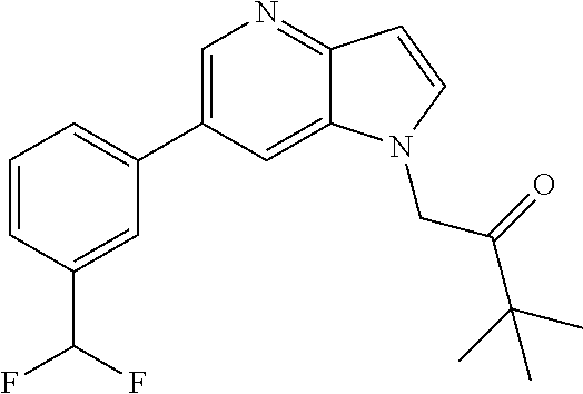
C1=C(C2=CC=CC(C(F)F)=C2)C=C2C(=N1)C=CN2CC(C(C)(C)C)=O
